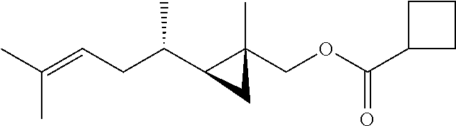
C(C=C(C)C)C(C1C(C)(COC(C2CCC2)=O)C1)C
